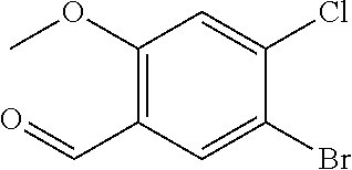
C1(OC)=C(C=O)C=C(Br)C(Cl)=C1
